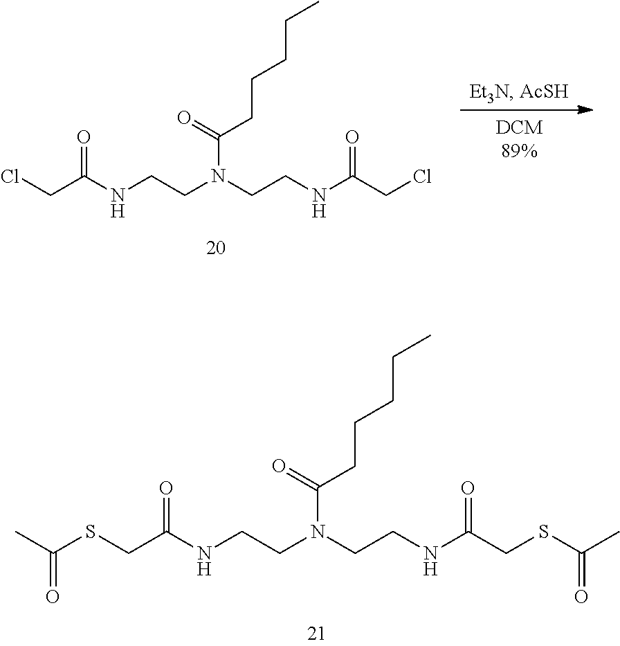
S(CC(NCCN(CCNC(CSC(C)=O)=O)C(=O)CCCCC)=O)C(C)=O.ClCC(NCCN(CCNC(CCl)=O)C(=O)CCCCC)=O
